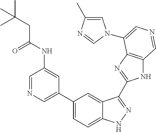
C1=C(C)N=CN1C1=CN=CC2=C1N=C(C1=NNC3=CC=C(C4=CN=CC(NC(CC(C)(C)C)=O)=C4)C=C31)N2
